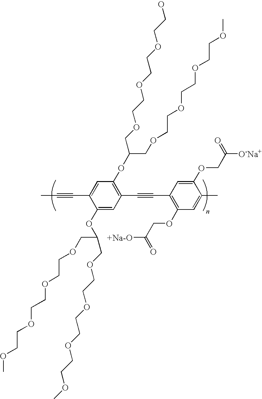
C1(C#CC2=C(OCC([+Na-O])=O)C=C(C)C(OCC([O-Na+])=O)=C2)=C(OC(COCCOCCOCCOC)COCCOCCOCCO)C=C(C#CC)C(OC(COCCOCCOCCOC)COCCOCCOCCOC)=C1
